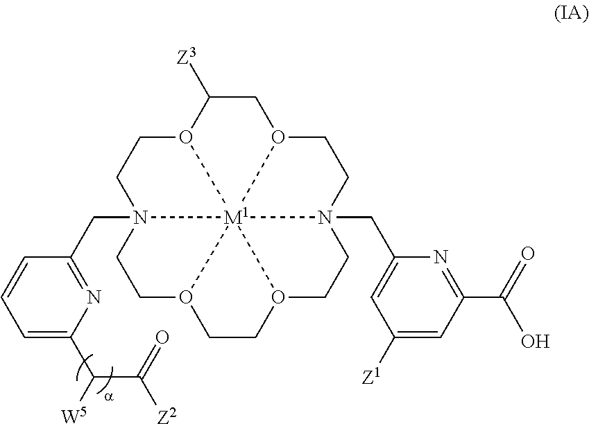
C1(C(C(=O)[Z2])[W5])=CC=CC(CN23CCO4CCO5CCN6(CC7=CC([Z1])=CC(C(O)=O)=N7)CCO7CC([Z3])O(CC2)[M1]34567)=N1
